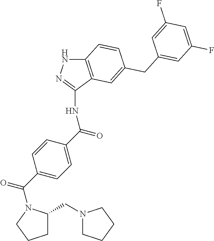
C12=C(C(NC(C3=CC=C(C(=O)N4C(CN5CCCC5)CCC4)C=C3)=O)=NN1)C=C(CC1=CC(F)=CC(F)=C1)C=C2
